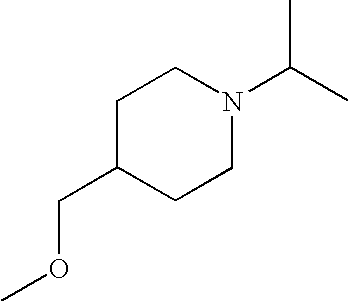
C1C(COC)CCN(C(C)C)C1
